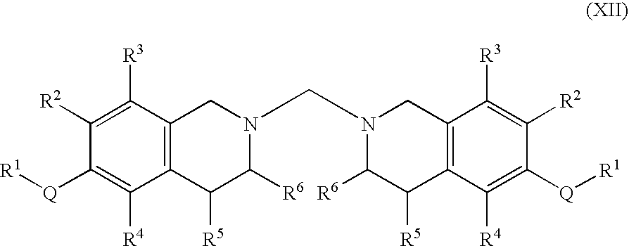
C12=C(C([R3])=C([R2])C([Q][R1])=C1[R4])CN(CN1C([R6])C([R5])C3=C(C([R3])=C([R2])C([Q][R1])=C3[R4])C1)C([R6])C2[R5]
